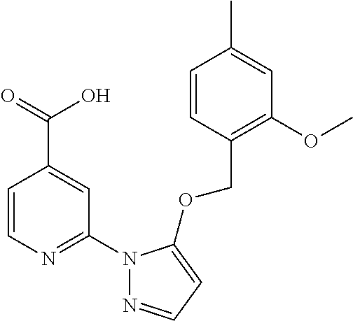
C1=CN=C(N2N=CC=C2OCC2=C(OC)C=C(C)C=C2)C=C1C(=O)O
